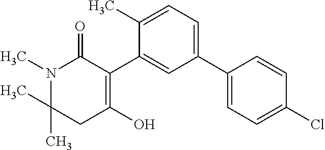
C1(C2=CC(C3=CC=C(Cl)C=C3)=CC=C2C)=C(O)CC(C)(C)N(C)C1=O
